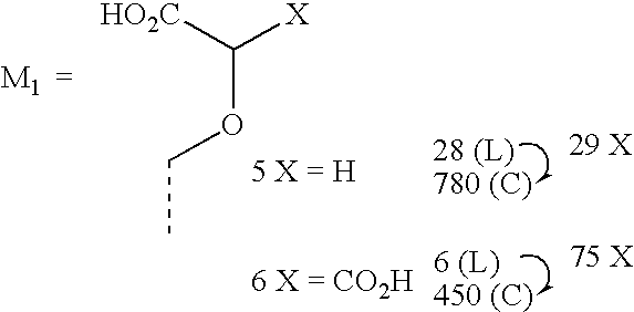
[HO2C]C([X])OCC
